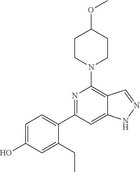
N1=C(C2=CC=C(O)C=C2CC)C=C2C(=C1N1CCC(OC)CC1)C=NN2
